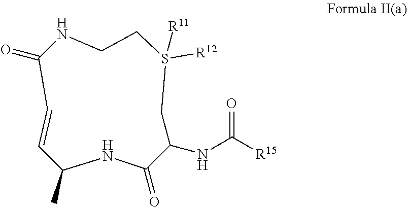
C1CNC(=O)C=CC(C)NC(=O)C(NC([R15])=O)CS1([R11])[R12]
